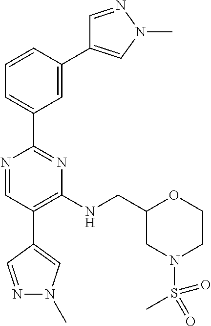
C1=C(C2=CN(C)N=C2)C=CC=C1C1=NC(NCC2CN(S(C)(=O)=O)CCO2)=C(C2=CN(C)N=C2)C=N1
